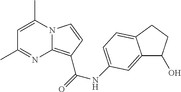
N12C(=C(C(=O)NC3=CC=C4C(=C3)C(O)CC4)C=C1)N=C(C)C=C2C
